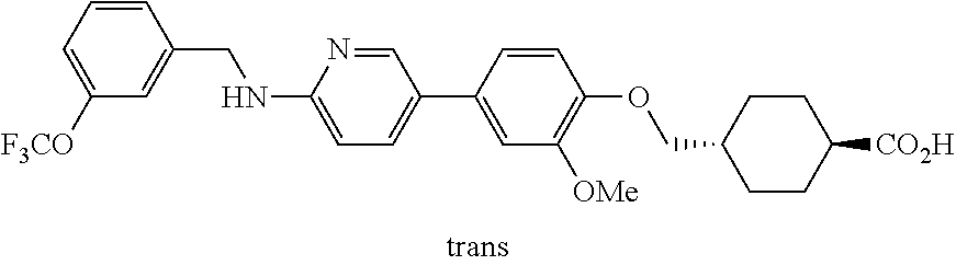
C1=CC(CNC2=CC=C(C3=CC([OMe])=C(OCC4CCC([CO2H])CC4)C=C3)C=N2)=CC([F3CO])=C1
